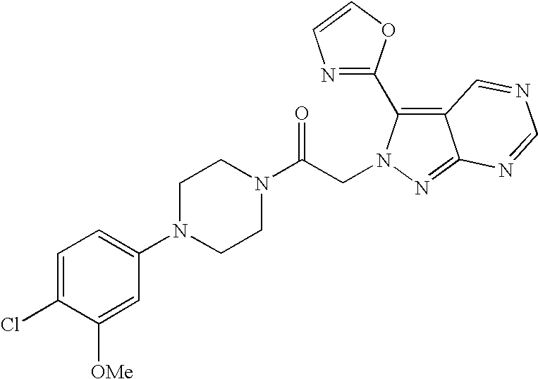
C1=C(Cl)C([OMe])=CC(N2CCN(C(CN3C(C4=NC=CO4)=C4C(=N3)N=CN=C4)=O)CC2)=C1
